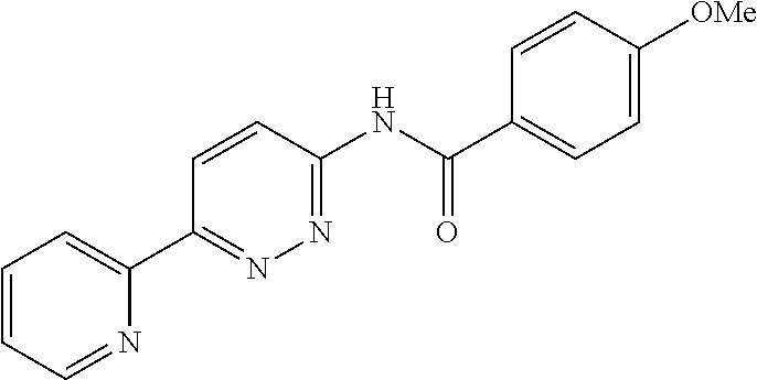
C1=CC=NC(C2=NN=C(NC(=O)C3=CC=C([OMe])C=C3)C=C2)=C1
